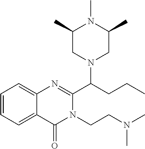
C1=CC=C2C(=C1)N=C(C(CCC)N1CC(C)N(C)C(C)C1)N(CCN(C)C)C2=O
